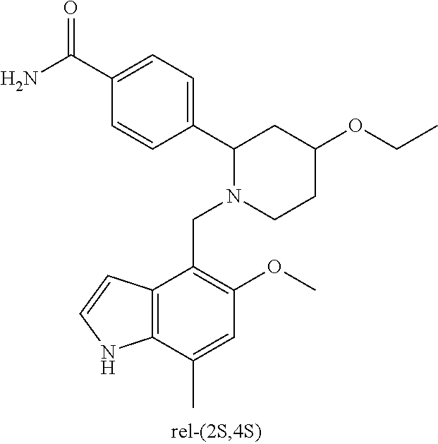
C1(C2=CC=C(C(N)=O)C=C2)N(CC2=C(OC)C=C(C)C3=C2C=CN3)CCC(OCC)C1
